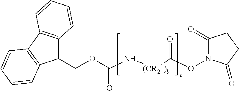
N([(CR21)b]C(=O)ON1C(=O)CCC1=O)C(OCC1C2=C(C3=C1C=CC=C3)C=CC=C2)=O
